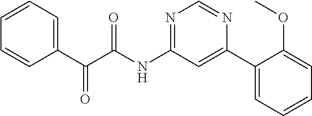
C1(C(C(NC2=NC=NC(C3=CC=CC=C3OC)=C2)=O)=O)=CC=CC=C1
